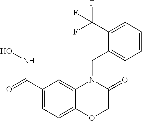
C1(C(=O)NO)=CC=C2C(=C1)N(CC1=CC=CC=C1C(F)(F)F)C(=O)CO2
